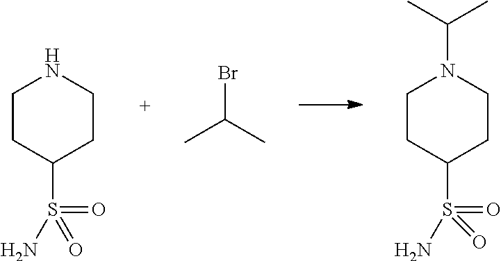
C1CC(S(N)(=O)=O)CCN1C(C)C.C1CC(S(N)(=O)=O)CCN1.BrC(C)C
